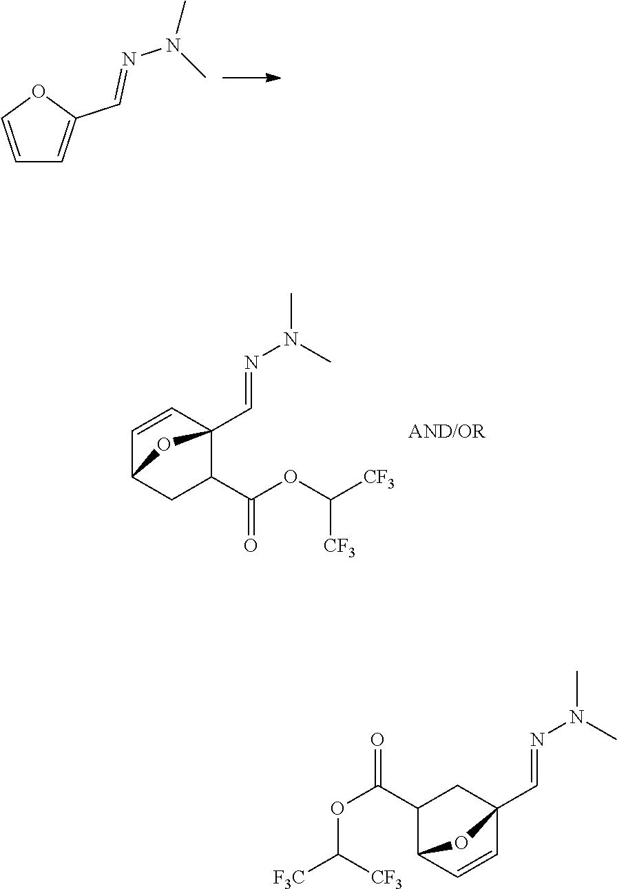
C1=COC(C=NN(C)C)=C1.C1=CC2(C=NN(C)C)C(C(=O)OC([CF3])[CF3])CC1O2.C1(C(OC([CF3])[F3C])=O)C2C=CC(C=NN(C)C)(C1)O2
